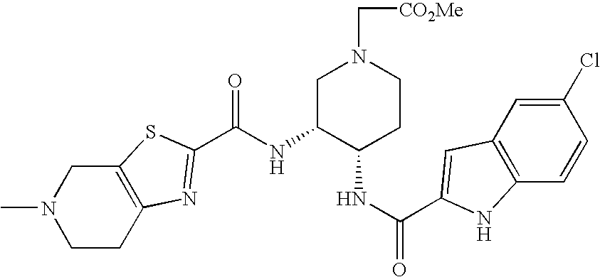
C12=C(CCN(C)C1)N=C(C(NC1C(NC(=O)C3=CC4=C(C=CC(Cl)=C4)N3)CCN(C[CO2Me])C1)=O)S2
